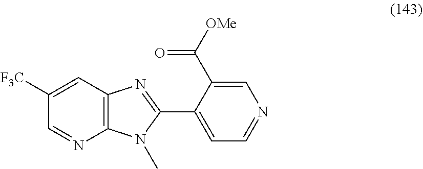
C1([F3C])=CC2=C(N=C1)N(C)C(C1=CC=NC=C1C([OMe])=O)=N2
